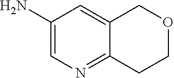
N1=C2CCOCC2=CC(N)=C1
